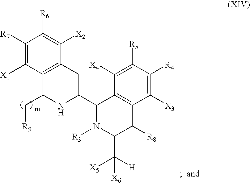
C1([R7])=C([X1])C2=C(C([X2])=C1[R6])CC(C1N([R3])C(C([X5])([H])[X6])C([R8])C3=C1C([X4])=C([R5])C([R4])=C3[X3])NC2C[R9]
